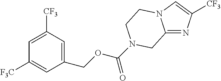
C12=NC([CF3])=CN1CCN(C(=O)OCC1=CC([CF3])=CC([F3C])=C1)C2
